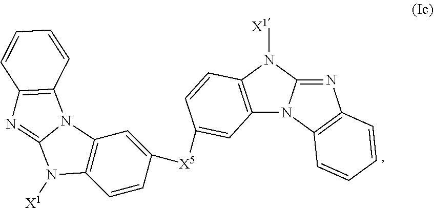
C12=C(N([X1])C3=NC4=C(N13)C=CC=C4)C=CC([X5]C1=CC3=C(C=C1)N([X1])C1=NC4=C(N31)C=CC=C4)=C2
